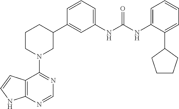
C12=C(N=CN=C1N1CC(C3=CC(NC(NC4=CC=CC=C4C4CCCC4)=O)=CC=C3)CCC1)NC=C2
